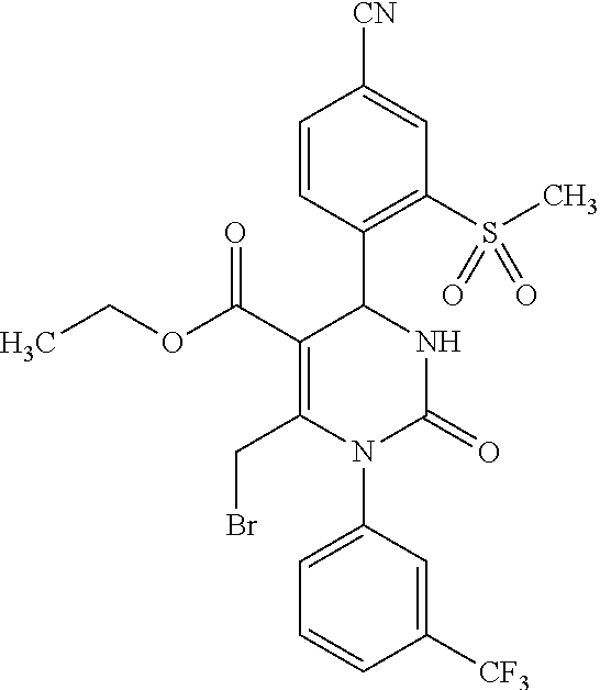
C1(C(OCC)=O)=C(CBr)N(C2=CC=CC([CF3])=C2)C(=O)NC1C1=C(S(C)(=O)=O)C=C([CN])C=C1
